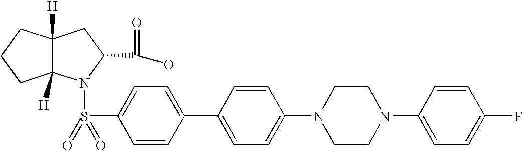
C1=CC(C2=CC=C(S(=O)(=O)N3C(C(=O)O)CC4([H])C3([H])CCC4)C=C2)=CC=C1N1CCN(C2=CC=C(F)C=C2)CC1
